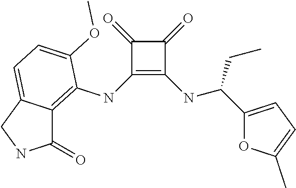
C1(NC2=C3C(=CC=C2OC)CNC3=O)=C(NC(C2=CC=C(C)O2)CC)C(=O)C1=O
